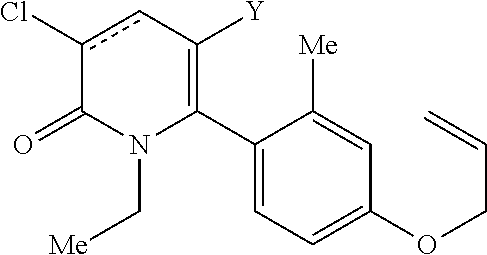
C1(C2=C([Y])cc(Cl)C(=O)N2C[Me])=CC=C(OCC=C)C=C1[Me]
